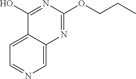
C1=NC=C2C(=C1)C(O)=NC(OCCC)=N2
